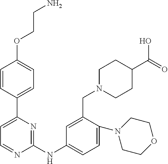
C1=CC(C2=CC=NC(NC3=CC=C(N4CCOCC4)C(CN4CCC(C(=O)O)CC4)=C3)=N2)=CC=C1OCCN
